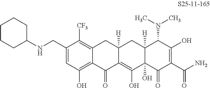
C1(CNC2CCCCC2)=CC(O)=C2C(=C1[CF3])CC1([H])C(=C(O)C3(O)C([H])(C1)C(N(C)C)C(O)=C(C(N)=O)C3=O)C2=O
